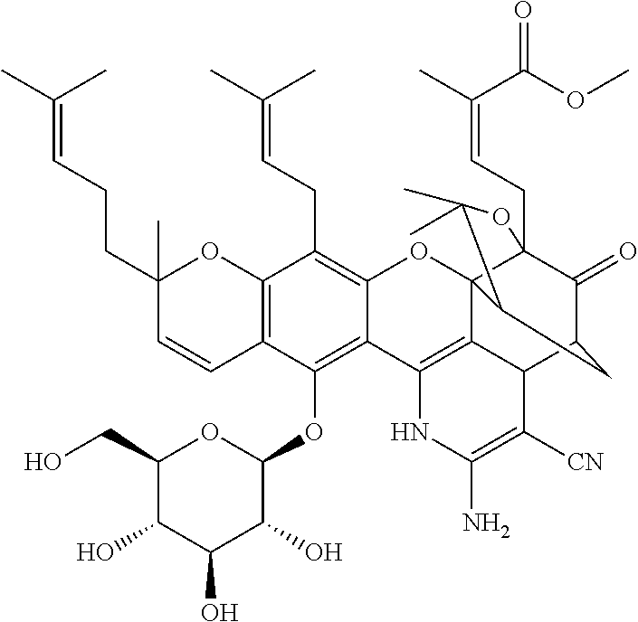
C12=C(C=CC(CCC=C(C)C)(C)O1)C(OC1OC(CO)C(O)C(O)C1O)=C1C(=C2CC=C(C)C)OC23C4(CC=C(C)C(OC)=O)C(=O)C(CC2C(C)(C)O4)C2C3=C1NC(N)=C2[CN]
